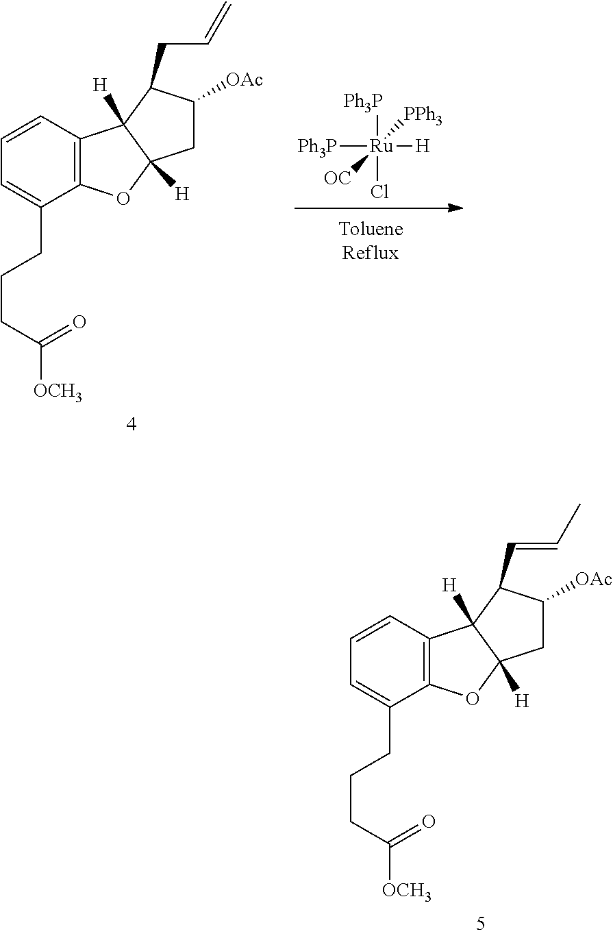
C1=CC=C(CCCC(=O)[OCH3])C2=C1C1([H])C([H])(O2)CC([OAc])C1C=CC.C1=CC=C(CCCC(=O)[OCH3])C2=C1C1([H])C([H])(O2)CC([OAc])C1CC=C.[Ph3P][Ru](Cl)([H])([Ph3P])([OC])[PPh3]
